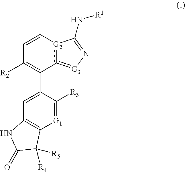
c12[G2](C=CC([R2])=C1C1=CC3=C([G1]=C1[R3])C([R5])([R4])C(=O)N3)C(N[R1])=N[G3]=2
